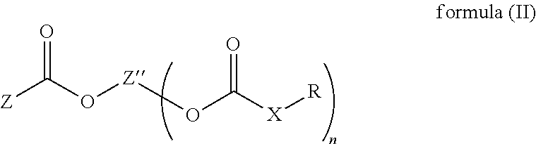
O=C(OC[Z]OC([Z])=O)[X][R]
